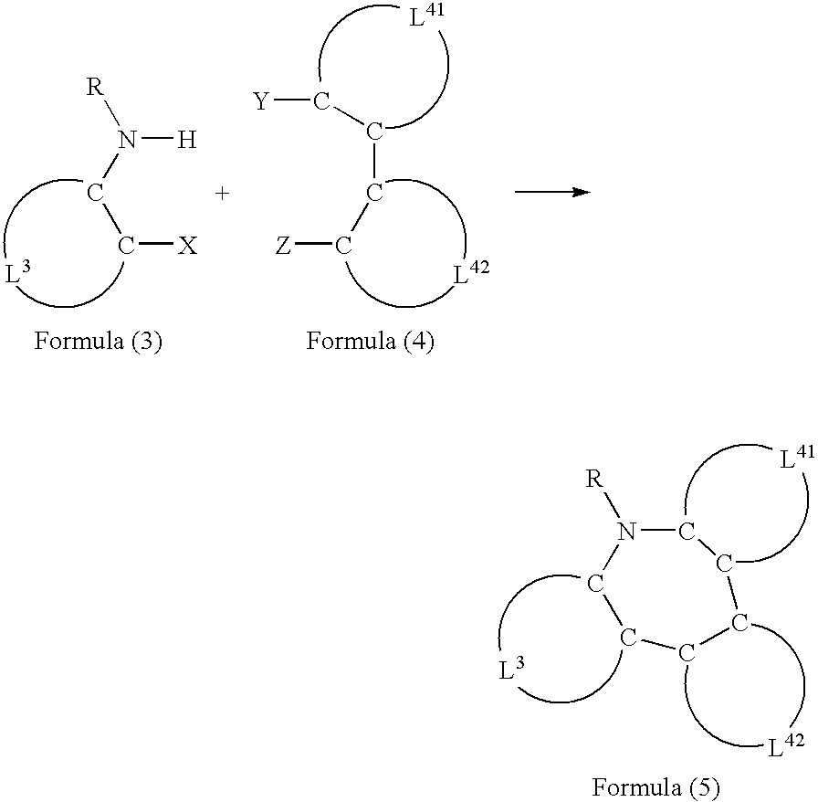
[X]CCN([R])[H].[Z]CCCC[Y].N1([R])CCCCCC1
